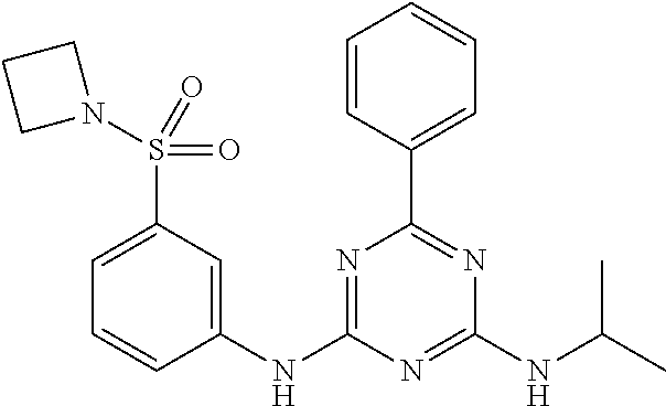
C1(NC2=NC(C3=CC=CC=C3)=NC(NC(C)C)=N2)=CC(S(N2CCC2)(=O)=O)=CC=C1
